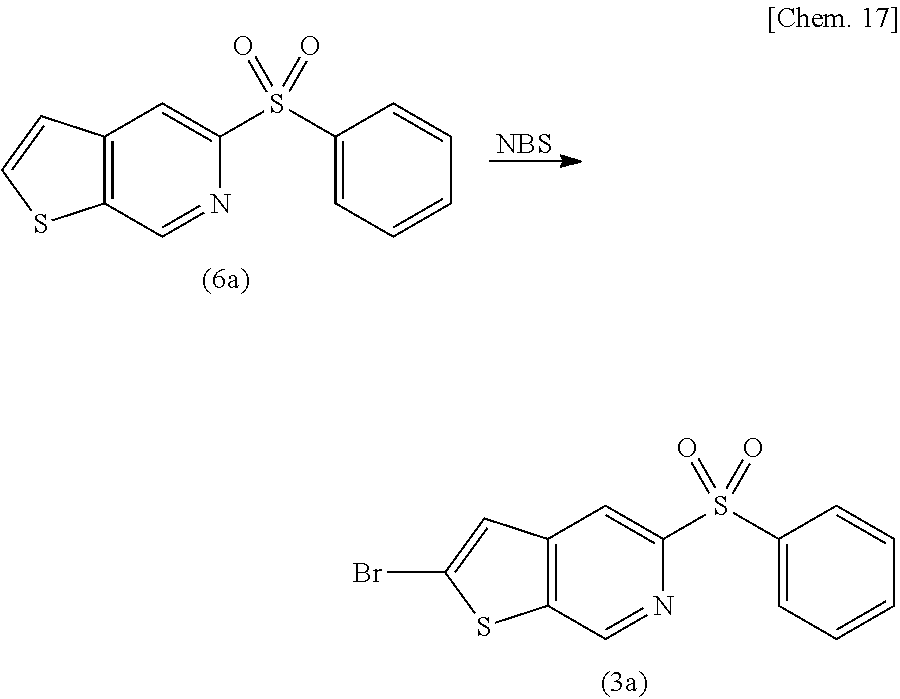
C12=C(C=NC(S(C3=CC=CC=C3)(=O)=O)=C1)SC(Br)=C2.C12=C(C=NC(S(C3=CC=CC=C3)(=O)=O)=C1)SC=C2.[NBS]
